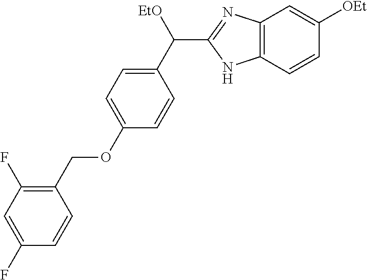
C1(OCC2=C(F)C=C(F)C=C2)=CC=C(C([EtO])C2=NC3=C(N2)C=CC([OEt])=C3)C=C1
